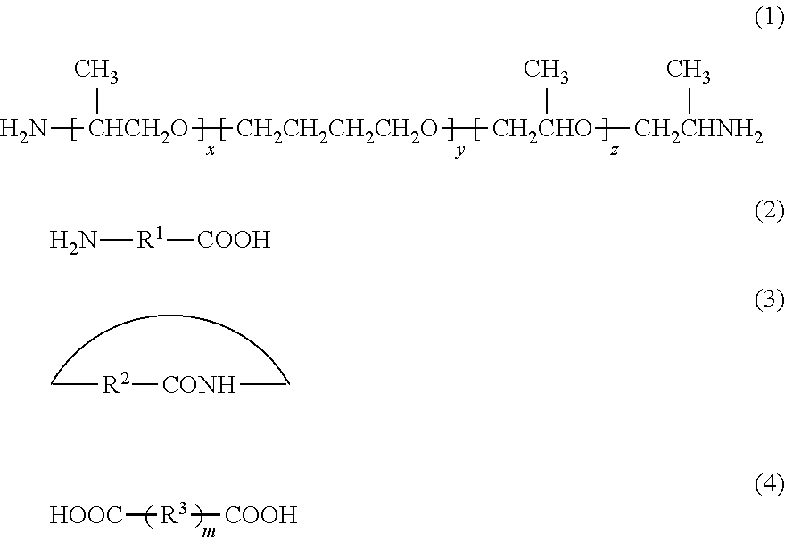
N[CHCH2O]([CH2CH2CH2CH2O][CH2CHO]([CH2CHNH2]C)C)C.[HOOC][R3][COOH].C[R2][CONH]C.N[R1][COOH]
